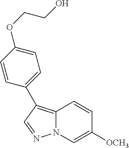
C12=C(C3=CC=C(OCCO)C=C3)C=NN1C=C([OCH3])C=C2
